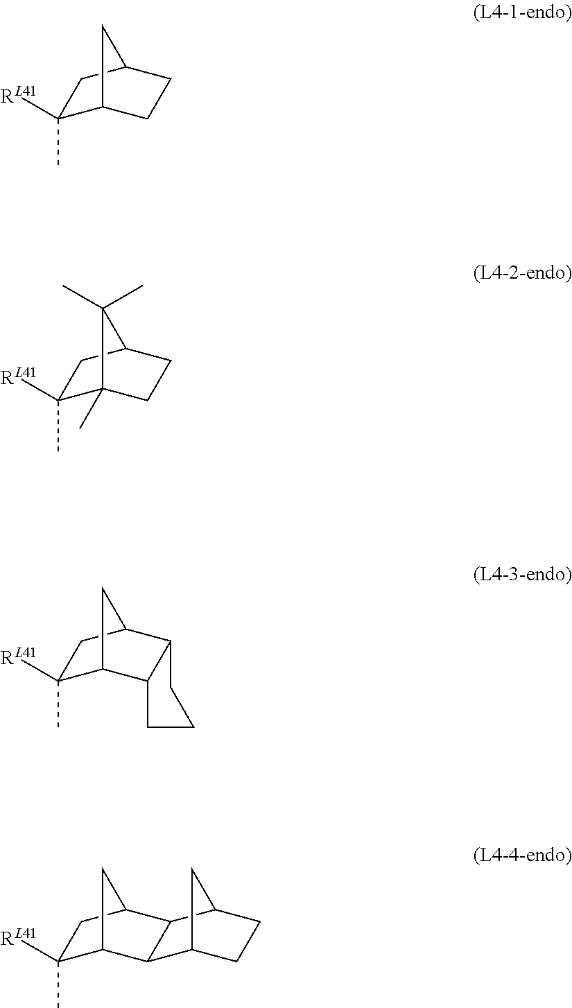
C1([RL41])(C)C2CCC(C1)C2.C1([RL41])(C)C2(C)CCC(C1)C2(C)C.C1([RL41])(C)C2C3C(C(C1)C2)CCC3.C1([RL41])(C)C2CC(C1)C1C2C2CCC1C2
